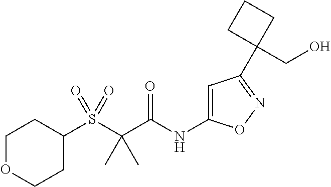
C1OCCC(S(C(C(NC2=CC(C3(CO)CCC3)=NO2)=O)(C)C)(=O)=O)C1
